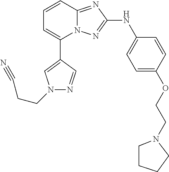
C1=CC2=NC(NC3=CC=C(OCCN4CCCC4)C=C3)=NN2C(C2=CN(CCC#N)N=C2)=C1
